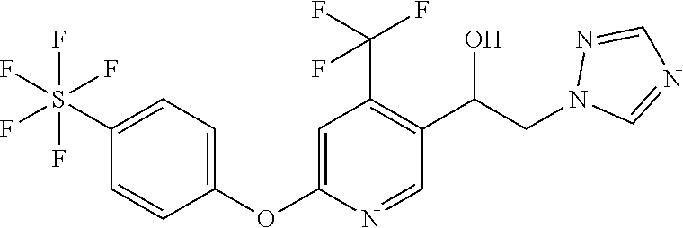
C1(OC2=CC(C(F)(F)F)=C(C(CN3N=CN=C3)O)C=N2)=CC=C(S(F)(F)(F)(F)F)C=C1
